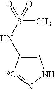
C1=C(NS(=O)(C)=O)[*C]=NN1
